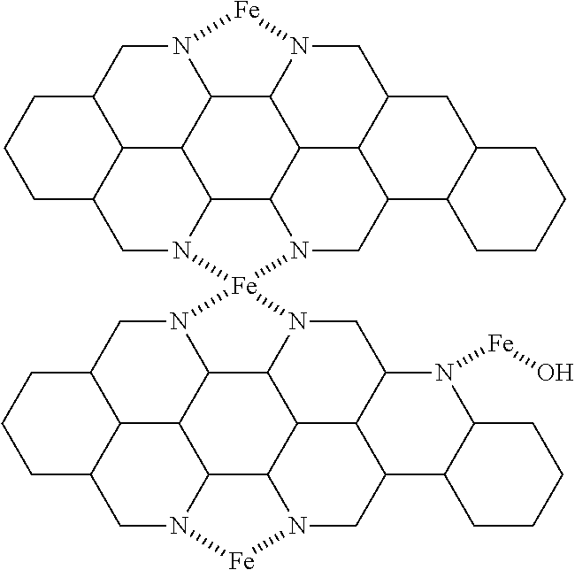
C1C2C3C(CC1)CN1C4C3C3N(C2)[Fe]2(N5C3C3C4N(CC4C3C(C5)C3C(C4)CCCC3)[Fe]1)N1C3C4C5C(CCCC5C1)CN1C4C4C5C3N2CC2C5C(CN4[Fe]1)C1C(N2[Fe]O)CCCC1
